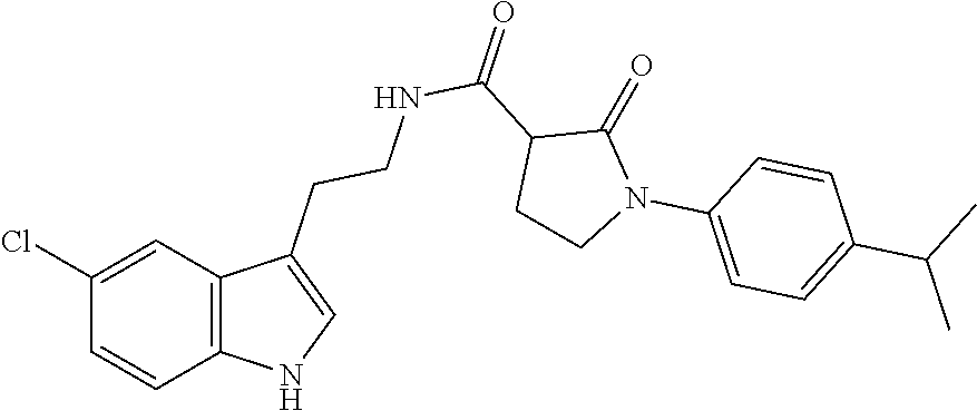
C12=C(C=C(Cl)C=C1)C(CCNC(C1CCN(C3=CC=C(C(C)C)C=C3)C1=O)=O)=CN2
